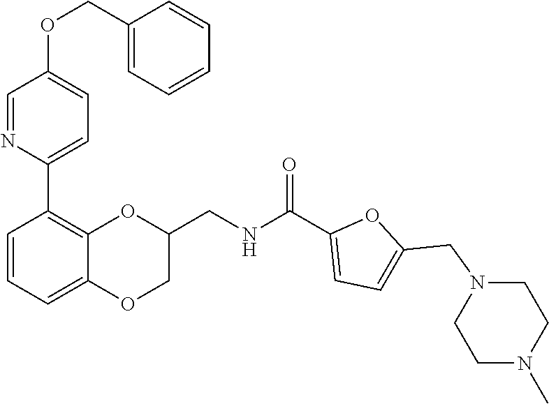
N1(CC2=CC=C(C(NCC3OC4=C(C5=CC=C(OCC6=CC=CC=C6)C=N5)C=CC=C4OC3)=O)O2)CCN(C)CC1
